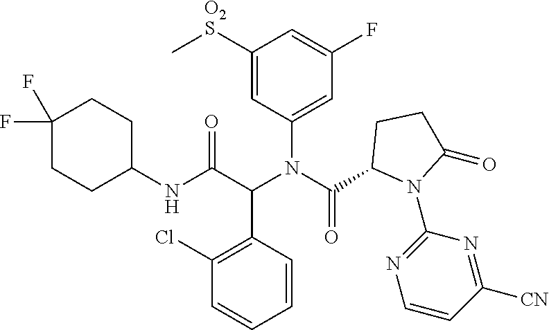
C1([O2S]C)=CC(N(C(C2N(C3=NC=CC([CN])=N3)C(=O)CC2)=O)C(C(NC2CCC(F)(F)CC2)=O)C2=C(Cl)C=CC=C2)=CC(F)=C1
